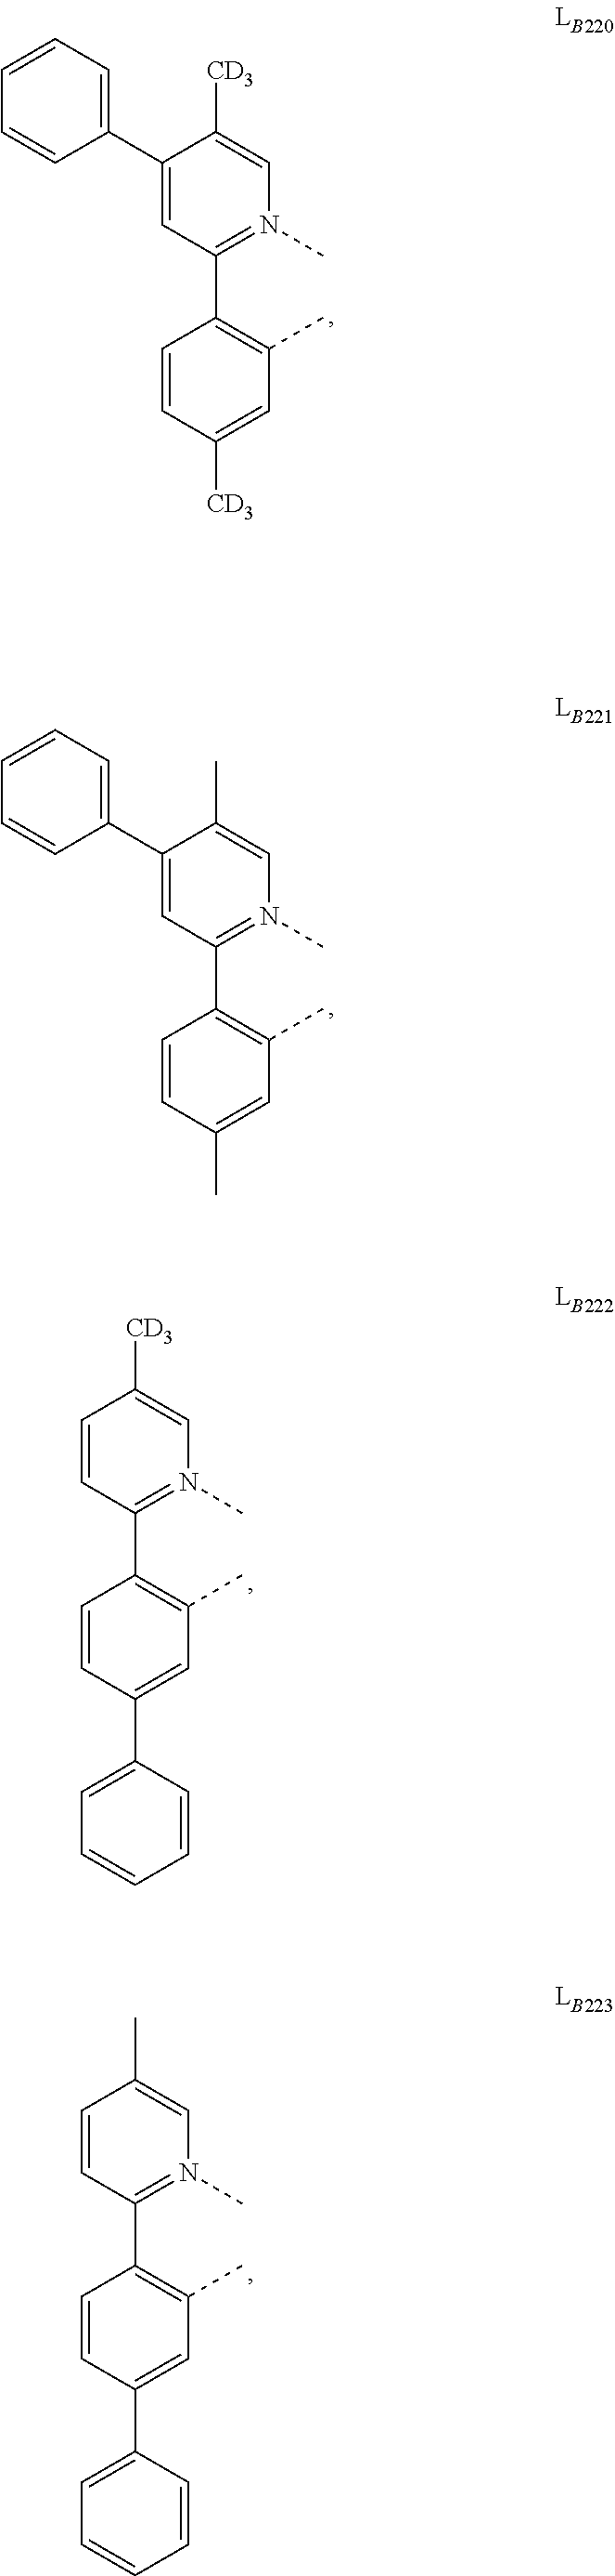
C1(C2=CC=CC=C2)=CC(C2=C(C)C=C([CD3])C=C2)=N(C)C=C1[CD3].C1(C2=CC=CC=C2)=CC(C2=C(C)C=C(C)C=C2)=N(C)C=C1C.C1=CC(C2=CC=CC=C2)=CC(C)=C1C1=N(C)C=C([CD3])C=C1.C1=CC(C2=CC=CC=C2)=CC(C)=C1C1=N(C)C=C(C)C=C1
